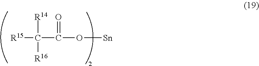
[R15]C(C(O[Sn])=O)([R14])[R16]
